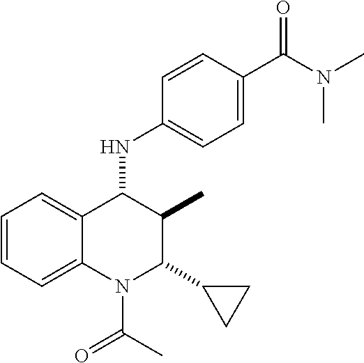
C1=CC=C2C(=C1)C(NC1=CC=C(C(=O)N(C)C)C=C1)C(C)C(C1CC1)N2C(C)=O
